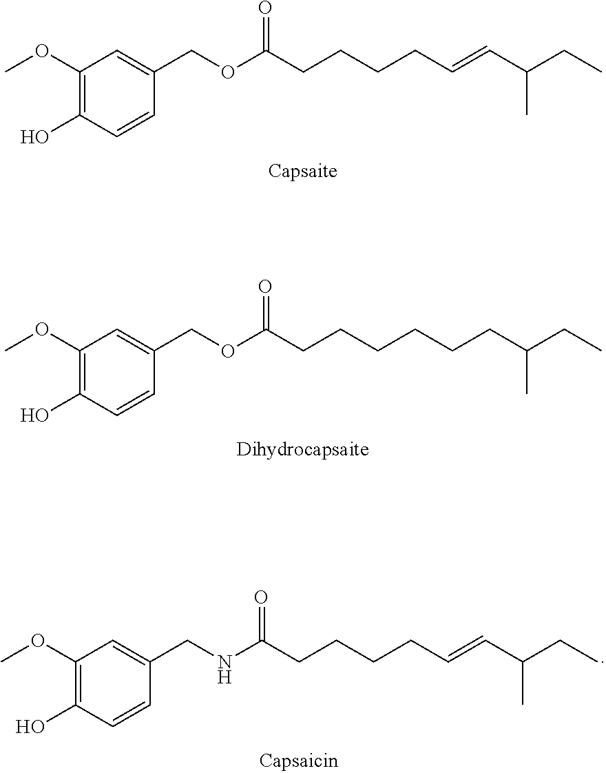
C1(OC)=C(O)C=CC(COC(CCCCC=CC(CC)C)=O)=C1.C1(OC)=C(O)C=CC(COC(CCCCCCC(CC)C)=O)=C1.C1(OC)=C(O)C=CC(CNC(CCCCC=CC(CC)C)=O)=C1
